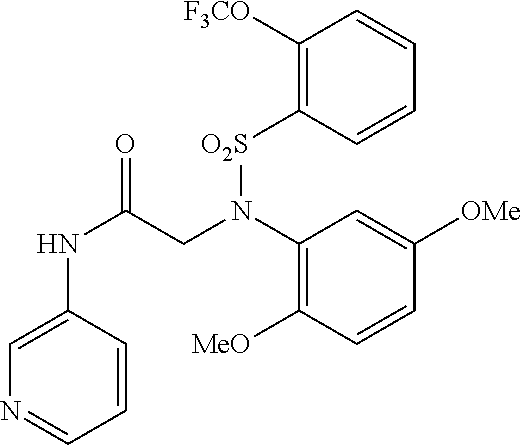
C1=CC(NC(=O)CN(C2=C([MeO])C=CC([OMe])=C2)[O2S]C2=C([F3CO])C=CC=C2)=CN=C1
